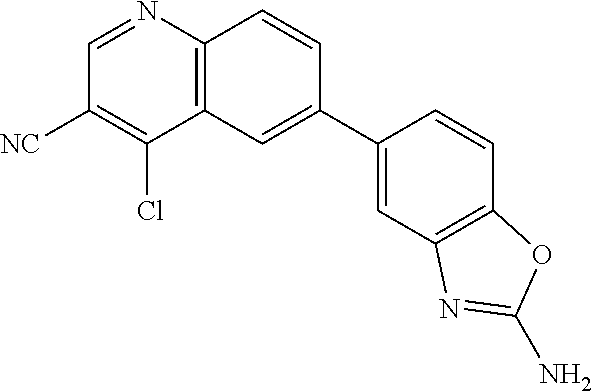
C1=NC2=C(C(Cl)=C1[NC])C=C(C1=CC3=C(C=C1)OC(N)=N3)C=C2
